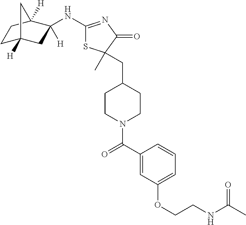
C1C2([H])CC(NC3=NC(=O)C(C)(CC4CCN(C(=O)C5=CC(OCCNC(C)=O)=CC=C5)CC4)S3)([H])C([H])(C1)C2
